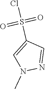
N1(C)C=C(S(=O)(=O)Cl)C=N1
